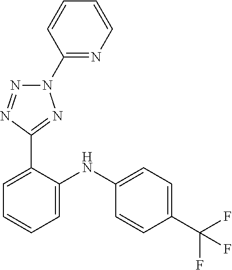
C1=C(NC2=CC=CC=C2C2=NN(C3=NC=CC=C3)N=N2)C=CC(C(F)(F)F)=C1
